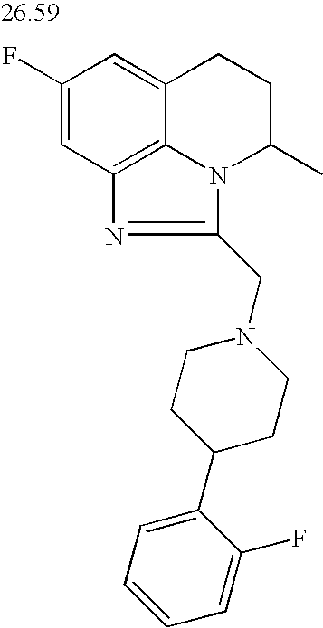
C1(F)=CC2=C3C(=C1)CCC(C)N3C(CN1CCC(C3=CC=CC=C3F)CC1)=N2
